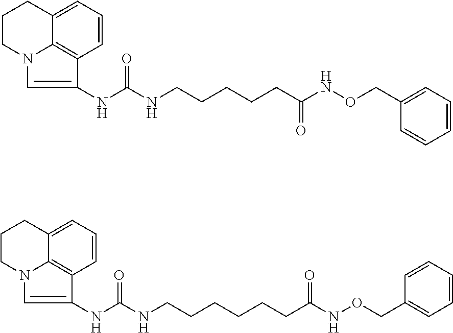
C1=CC=C2C3=C1C(NC(NCCCCCC(NOCC1=CC=CC=C1)=O)=O)=CN3CCC2.C1=CC=C2C3=C1C(NC(NCCCCCCC(NOCC1=CC=CC=C1)=O)=O)=CN3CCC2
